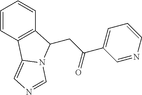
C1=CC2=C(C=C1)C(CC(=O)C1=CC=CN=C1)N1C2=CN=C1
